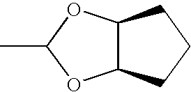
CC1OC2C(O1)CCC2
